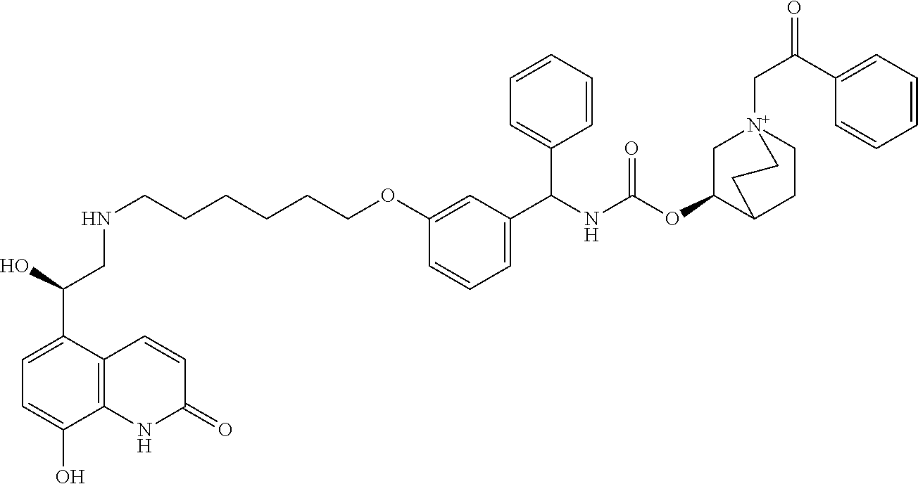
C12=C(C(C(CNCCCCCCOC3=CC(C(C4=CC=CC=C4)NC(OC4C5CC[N+](CC(C6=CC=CC=C6)=O)(C4)CC5)=O)=CC=C3)O)=CC=C1O)C=CC(=O)N2
